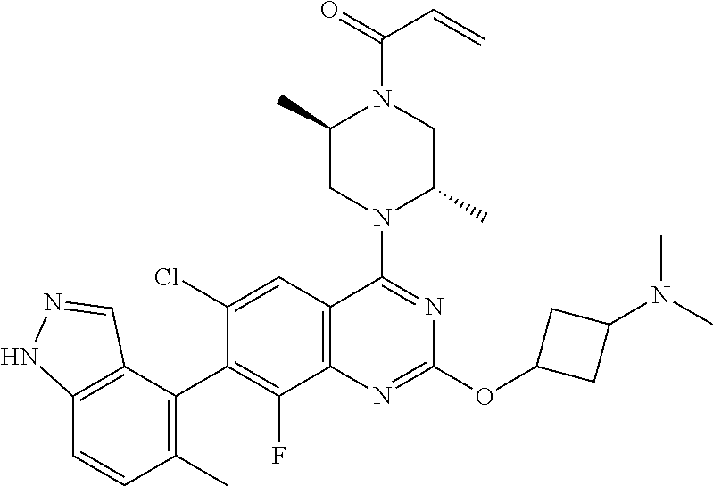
C12=C(C=C(Cl)C(C3=C(C)C=CC4=C3C=NN4)=C1F)C(N1C(C)CN(C(=O)C=C)C(C)C1)=NC(OC1CC(N(C)C)C1)=N2
